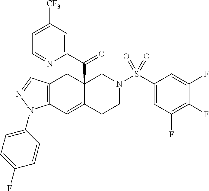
C1=C([CF3])C=C(C(=O)C23C(=CC4=C(C2)C=NN4C2=CC=C(F)C=C2)CCN(S(=O)(=O)C2=CC(F)=C(F)C(F)=C2)C3)N=C1
